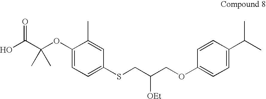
OC(C(OC1=CC=C(SCC(COC2=CC=C(C(C)C)C=C2)[OEt])C=C1C)(C)C)=O
